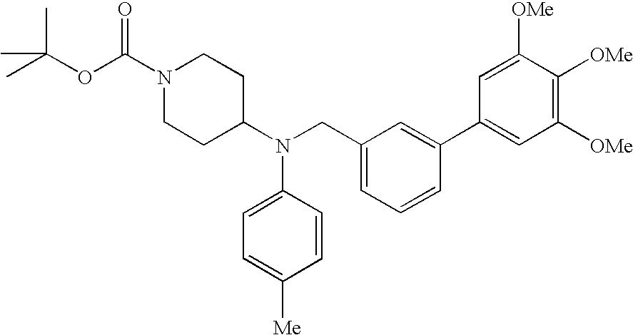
O(C(C)(C)C)C(N1CCC(N(CC2=CC=CC(C3=CC([OMe])=C([OMe])C([OMe])=C3)=C2)C2=CC=C([Me])C=C2)CC1)=O
